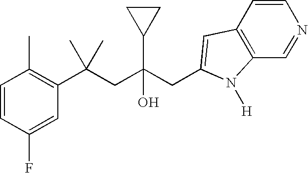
C1=CC(F)=CC(C(CC(CC2=CC3=C(C=NC=C3)N2[H])(C2CC2)O)(C)C)=C1C
